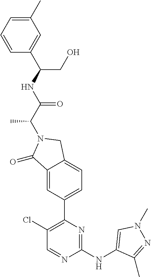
C1(=O)C2=CC(C3=C(Cl)C=NC(NC4=CN(C)N=C4C)=N3)=CC=C2CN1C(C(NC(CO)C1=CC(C)=CC=C1)=O)C
